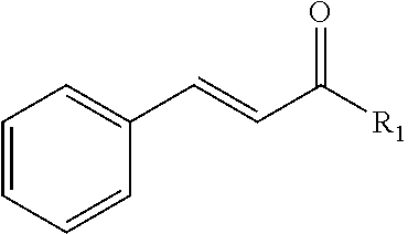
C1=CC=CC(C=CC([R1])=O)=C1
